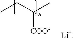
CCC(C)[COO-].[Li+]
